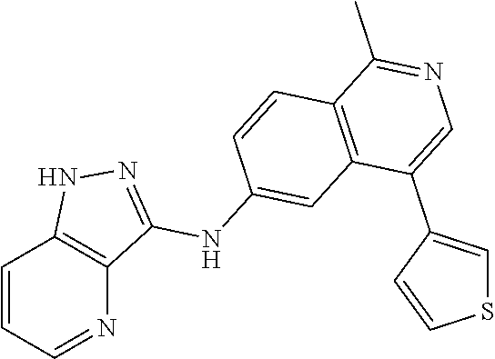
C1=CC=NC2=C1NN=C2NC1=CC2=C(C=C1)C(C)=NC=C2C1=CSC=C1
